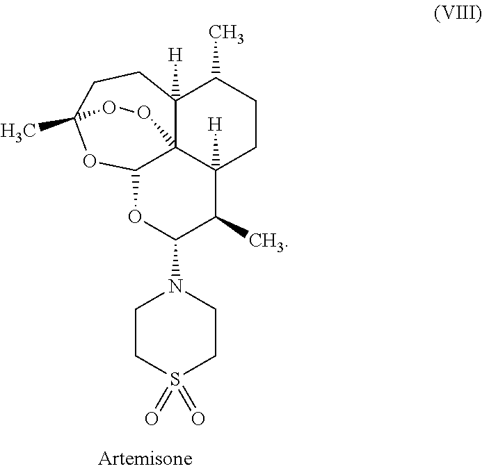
C12OC(N3CCS(=O)(=O)CC3)C(C)C3([H])C14C([H])(C(C)CC3)CCC(C)(O2)OO4
